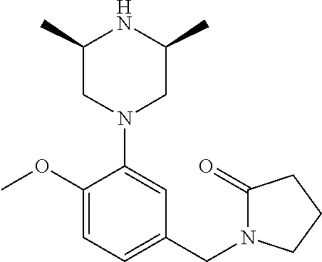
C1(OC)=CC=C(CN2C(=O)CCC2)C=C1N1CC(C)NC(C)C1
